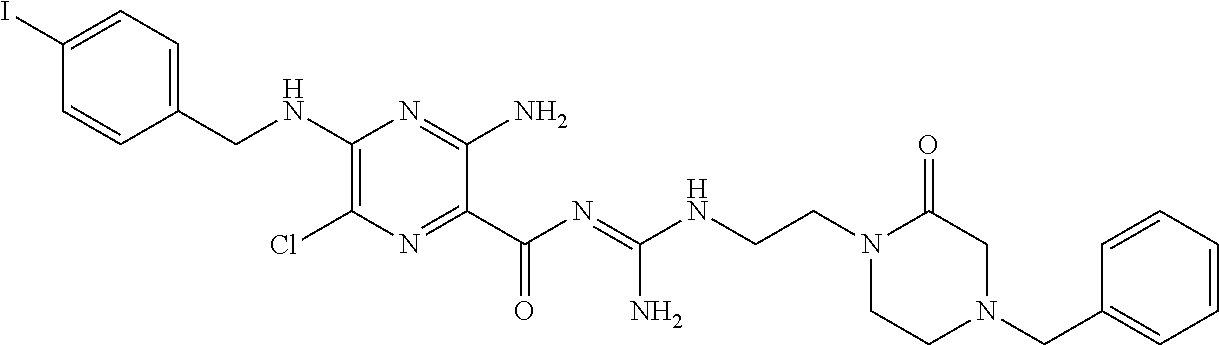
C1=C(I)C=CC(CNC2=C(Cl)N=C(C(N=C(NCCN3CCN(CC4=CC=CC=C4)CC3=O)N)=O)C(N)=N2)=C1
